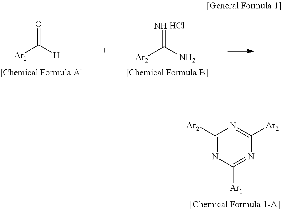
C1([Ar2])=NC([Ar1])=NC([Ar2])=N1.C([Ar1])([H])=O.N=C([Ar2])N.Cl
